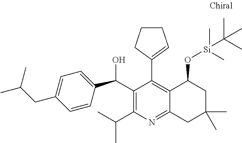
C1(C(O)C2=CC=C(CC(C)C)C=C2)=C(C(C)C)N=C2C(=C1C1=CCCC1)C(O[Si](C(C)(C)C)(C)C)CC(C)(C)C2
